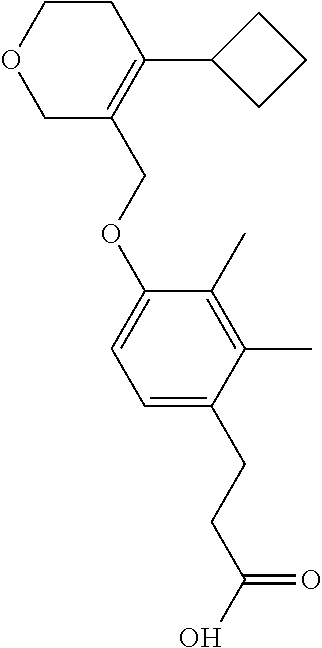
C1C(COC2=CC=C(CCC(O)=O)C(C)=C2C)=C(C2CCC2)CCO1
